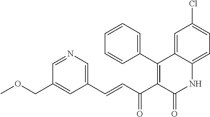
C1(C2=C(C(C=CC3=CN=CC(COC)=C3)=O)C(=O)NC3=CC=C(Cl)C=C23)=CC=CC=C1
